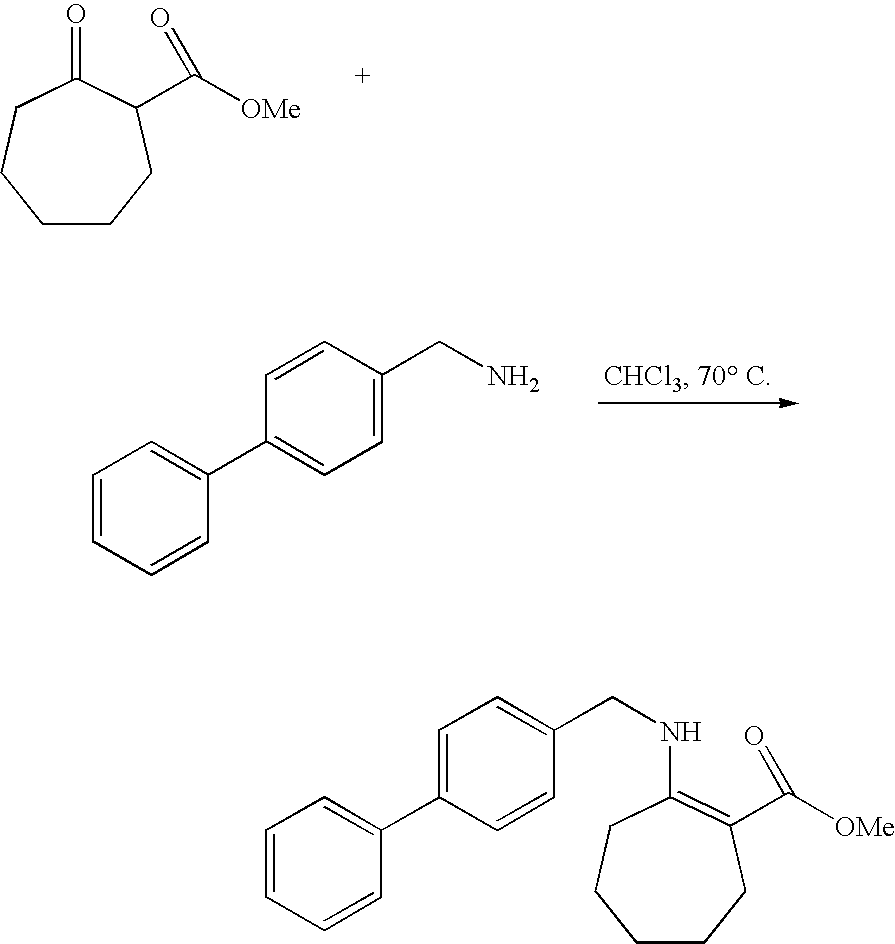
C1CCC(C([OMe])=O)C(=O)CC1.C1=CC=CC(C2=CC=C(CN)C=C2)=C1.C1=CC=CC(C2=CC=C(CNC3=C(C([OMe])=O)CCCCC3)C=C2)=C1
